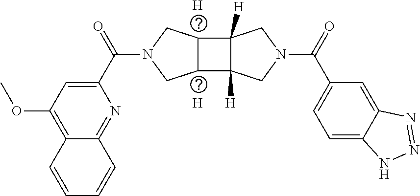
[H].[H].C1=C(C(N2CC3C(C4([H])C3([H])CN(C(C3=CC=C5C(=C3)N=NN5)=O)C4)C2)=O)N=C2C(=C1OC)C=CC=C2
